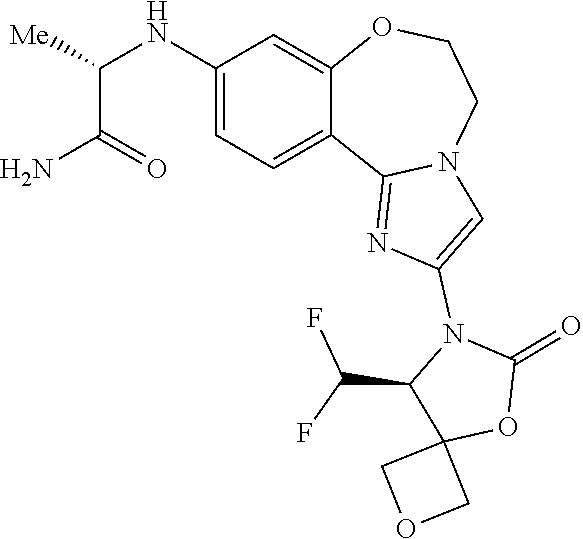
C(C(=O)N)(NC1=CC=C2C(=C1)OCCN1C2=NC(N2C(C(F)F)C3(OC2=O)COC3)=C1)[Me]
